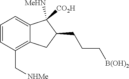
[B(OH)2]CCCC1C([CO2H])([MeHN])C2=CC=CC(C[NHMe])=C2C1
